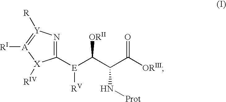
N1=C([E](C(C(C([ORIII])=O)N[Prot])[ORII])[RV])[X]([RIV])[A]([RI])=[Y]1[R]
